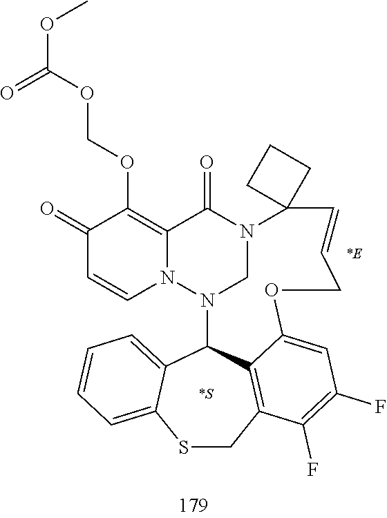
C1(=O)C=CN2C(=C1OCOC(=O)OC)C(=O)N1CN2C2C3=CC=CC=C3SCC3=C2C(=CC(F)=C3F)OCC=CC12CCC2.[*S].[*E]
